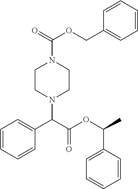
C1=CC=CC(C(C(OC(C)C2=CC=CC=C2)=O)N2CCN(C(=O)OCC3=CC=CC=C3)CC2)=C1
